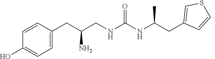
C1=CC(CC(N)CNC(NC(CC2=CSC=C2)C)=O)=CC=C1O
